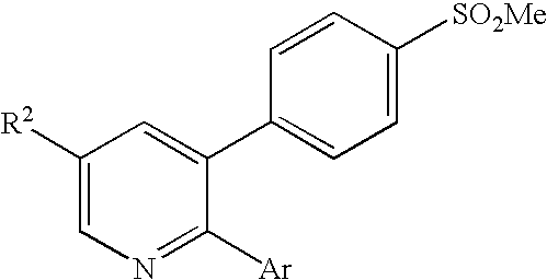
C1([R2])=CN=C([Ar])C(C2=CC=C([SO2Me])C=C2)=C1
